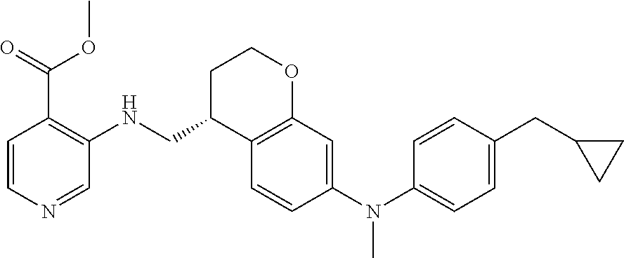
C1=C(N(C2=CC3=C(C=C2)C(CNC2=C(C(OC)=O)C=CN=C2)CCO3)C)C=CC(CC2CC2)=C1
